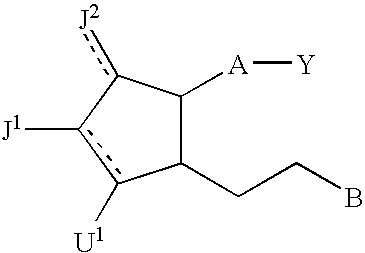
C1(CCB)C([A][Y])c([J2])-c([J1])c1[U1]
